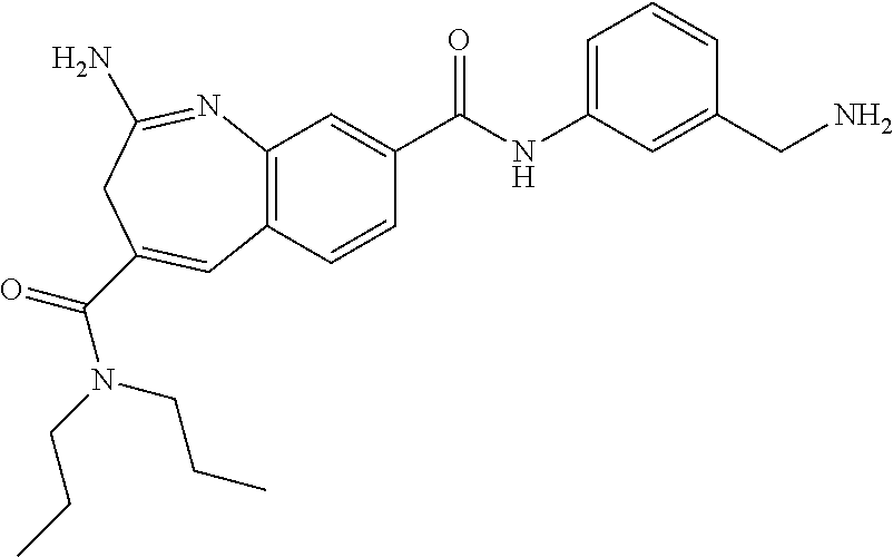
C12=C(C=CC(C(NC3=CC=CC(CN)=C3)=O)=C1)C=C(C(=O)N(CCC)CCC)CC(N)=N2
